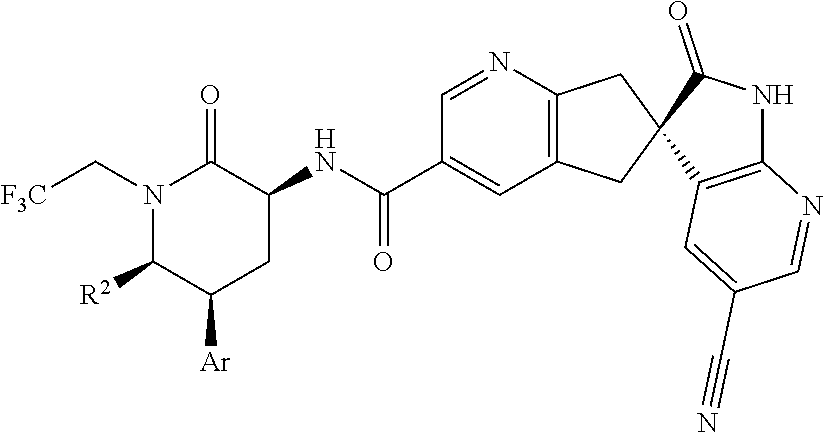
N1(C[F3C])C([R2])C([Ar])CC(NC(C2=CC3=C(N=C2)CC2(C3)C3=C(NC2=O)N=CC(C#N)=C3)=O)C1=O
